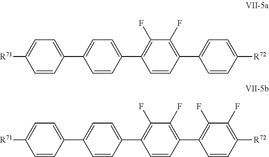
C1=CC([R72])=CC=C1C1=C(F)C(F)=C(C2=CC=C(C3=CC=C([R71])C=C3)C=C2)C=C1.C1=CC([R72])=C(F)C(F)=C1C1=C(F)C(F)=C(C2=CC=C(C3=CC=C([R71])C=C3)C=C2)C=C1
